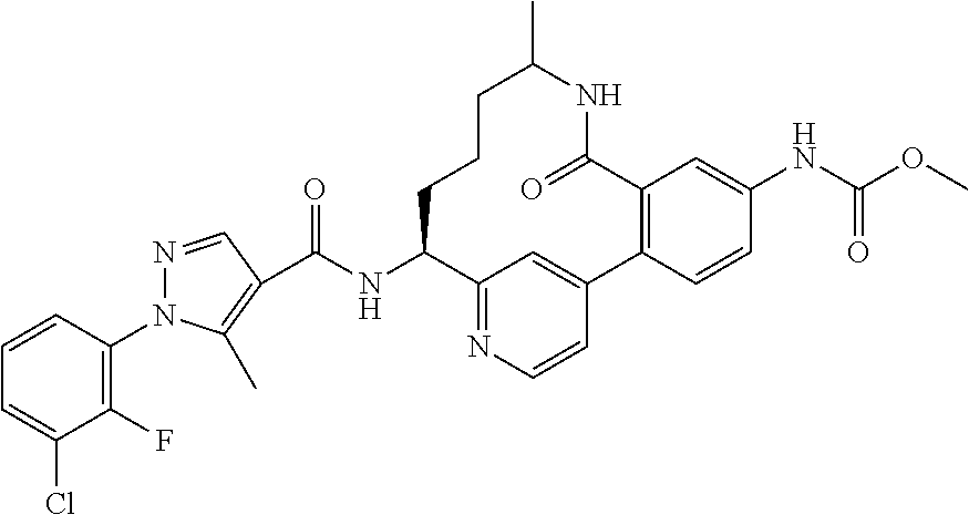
C(NC1CCCC(C)NC(=O)C2=C(C3=CC1=NC=C3)C=CC(NC(OC)=O)=C2)(=O)C1=C(C)N(C2=C(F)C(Cl)=CC=C2)N=C1
